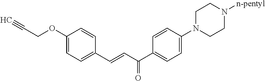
C1(OCC#C)=CC=C(C=CC(C2=CC=C(N3CCN([n-pentyl])CC3)C=C2)=O)C=C1
